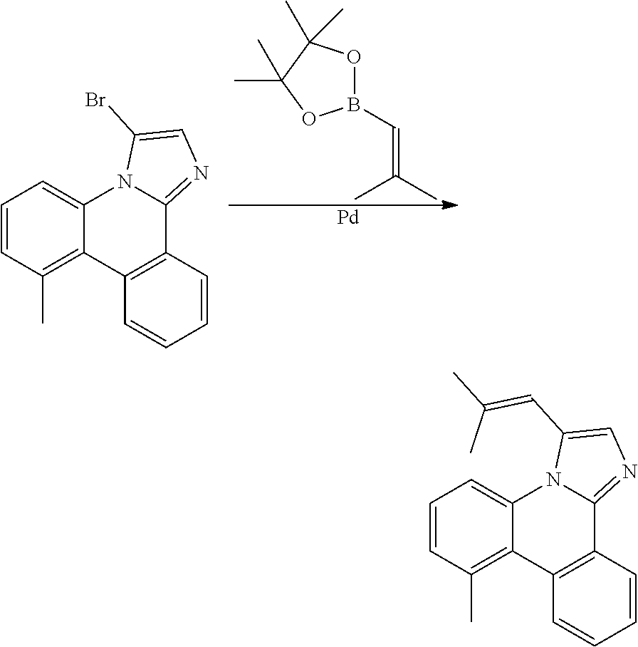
[Pd].O1B(C=C(C)C)OC(C)(C)C1(C)C.C1=CC(C)=C2C(=C1)N1C(=NC=C1Br)C1=C2C=CC=C1.C1=CC(C)=C2C(=C1)N1C(=NC=C1C=C(C)C)C1=C2C=CC=C1
